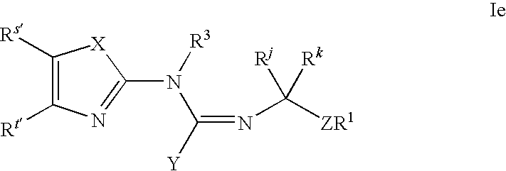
C1([Rs])=C([Rt])N=C(N([R3])C([Y])=NC([ZR1])([Rj])[Rk])[X]1
